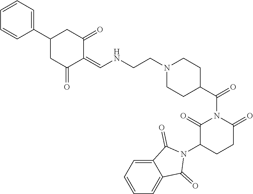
C1(C2CC(=O)C(=CNCCN3CCC(C(=O)N4C(=O)C(N5C(=O)C6=CC=CC=C6C5=O)CCC4=O)CC3)C(=O)C2)=CC=CC=C1
